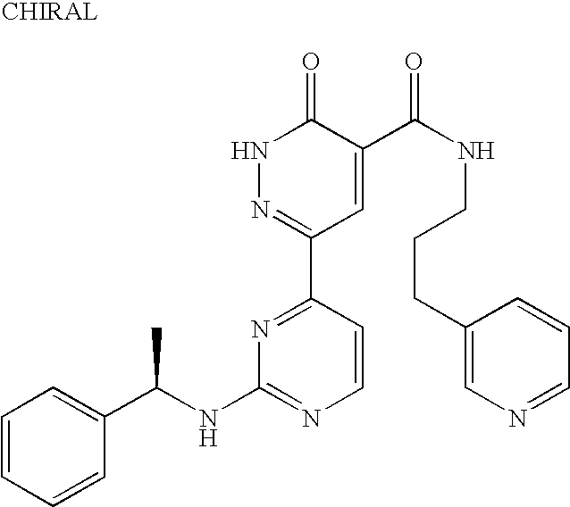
C1(C2=NNC(=O)C(C(NCCCC3=CN=CC=C3)=O)=C2)=NC(NC(C2=CC=CC=C2)C)=NC=C1
